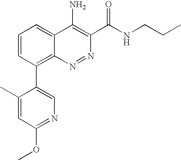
C1(C2=C3C(=CC=C2)C(N)=C(C(NCCC)=O)N=N3)=CN=C(OC)C=C1C
